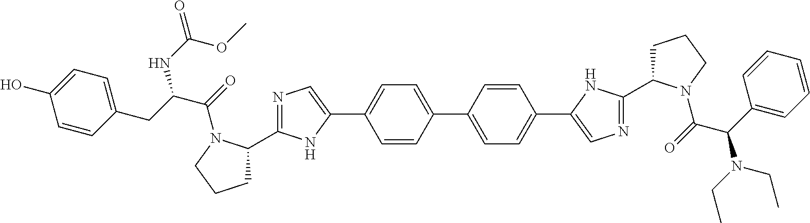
C1=CC(C2=CC=C(C3=CN=C(C4CCCN4C(=O)C(C4=CC=CC=C4)N(CC)CC)N3)C=C2)=CC=C1C1=CN=C(C2CCCN2C(=O)C(CC2=CC=C(O)C=C2)NC(OC)=O)N1
